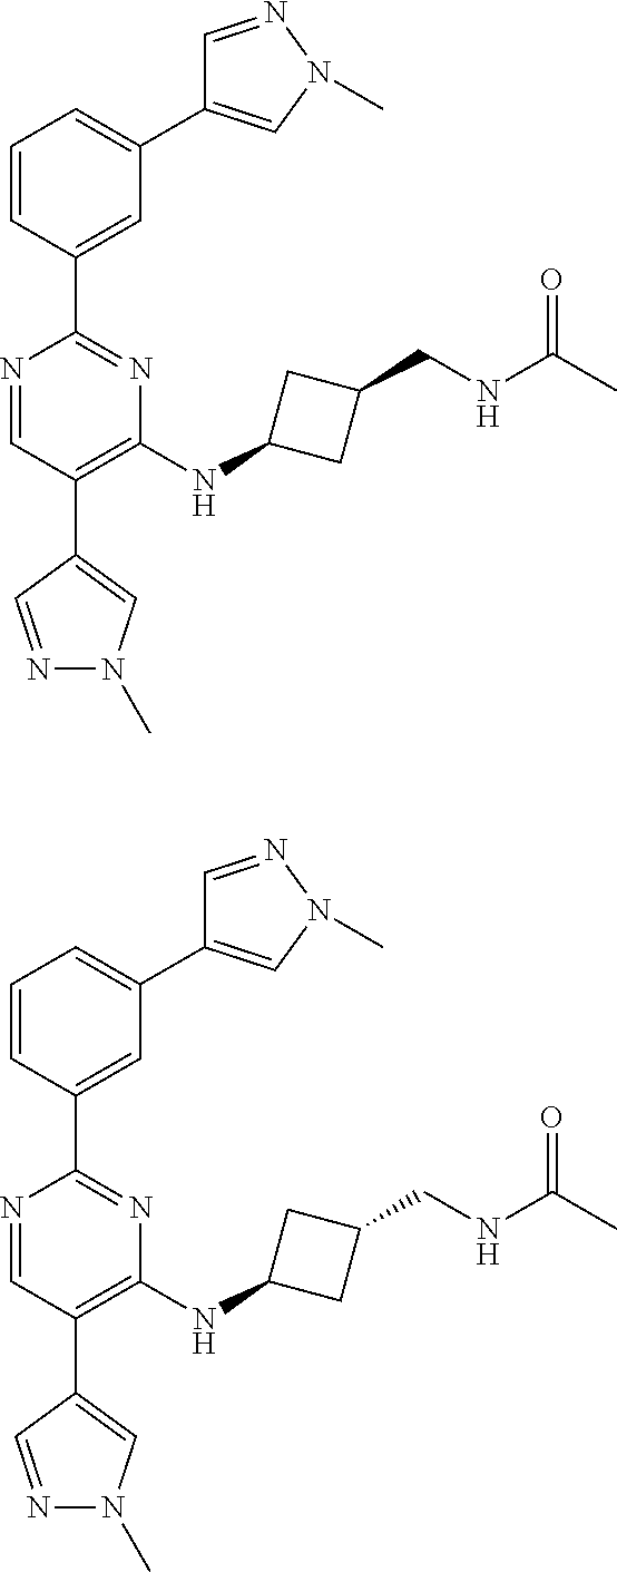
N1=CC(C2=CN(C)N=C2)=C(NC2CC(CNC(C)=O)C2)N=C1C1=CC(C2=CN(C)N=C2)=CC=C1.N1=CC(C2=CN(C)N=C2)=C(NC2CC(CNC(C)=O)C2)N=C1C1=CC(C2=CN(C)N=C2)=CC=C1
